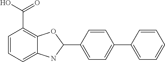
C1=C(C2NC3=CC=CC(C(O)=O)=C3O2)C=CC(C2=CC=CC=C2)=C1
